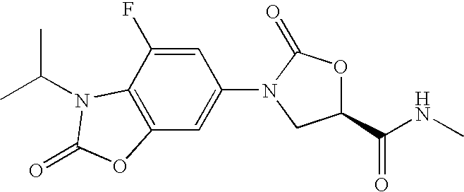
C1=C(F)C2=C(C=C1N1C(=O)OC(C(NC)=O)C1)OC(=O)N2C(C)C
